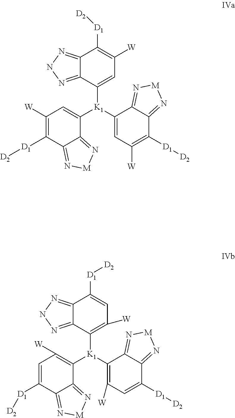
C12=NNN=C1C([K1](C1=CC([W])=C([D1][D2])C3=N[M]N=C13)C1=CC([W])=C([D1][D2])C3=N[M]N=C13)=CC([W])=C2[D1][D2].C12=NNN=C1C([K1](C1=C([W])C=C([D1][D2])C3=N[M]N=C13)C1=C([W])C=C([D1][D2])C3=N[M]N=C13)=C([W])C=C2[D1][D2]
